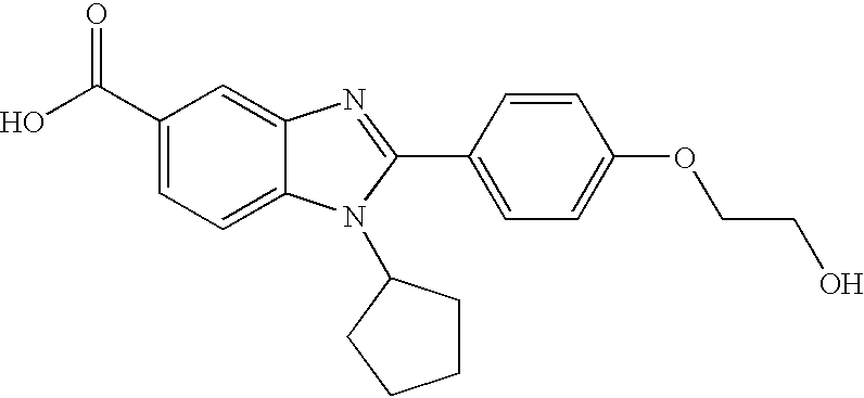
C1(C(O)=O)=CC=C2C(=C1)N=C(C1=CC=C(OCCO)C=C1)N2C1CCCC1
